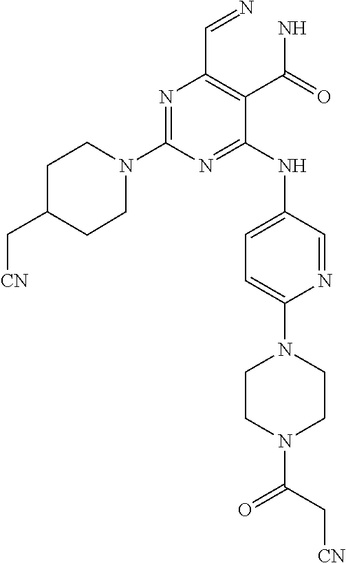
N1=C(N2CCC(C[CN])CC2)N=C(NC2=CC=C(N3CCN(C(=O)C[CN])CC3)N=C2)C(C(N)=O)=C1C=N
